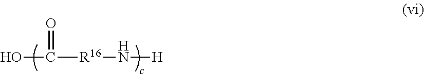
OC([R16]N[H])=O
